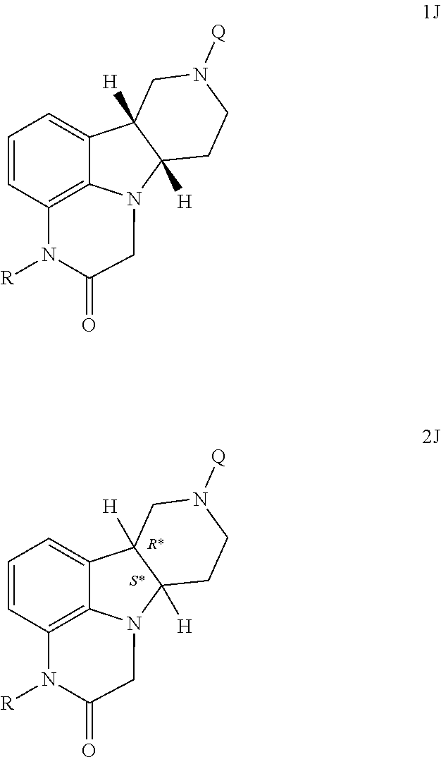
C1=CC2=C3C(=C1)C1([H])C([H])(N3CC(=O)N2[R])CCN([Q])C1.C1=CC2=C3C(=C1)C1([H])C([H])(N3CC(=O)N2[R])CCN([Q])C1
